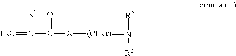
C=C(C([X][(CH2)n]N([R3])[R2])=O)[R1]
